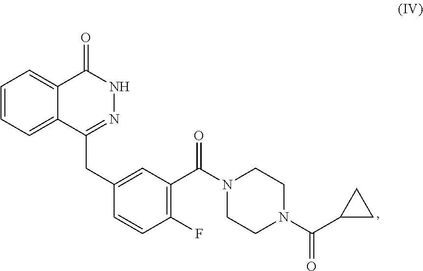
C1(F)=C(C(N2CCN(C(C3CC3)=O)CC2)=O)C=C(CC2=NNC(=O)C3=CC=CC=C23)C=C1
